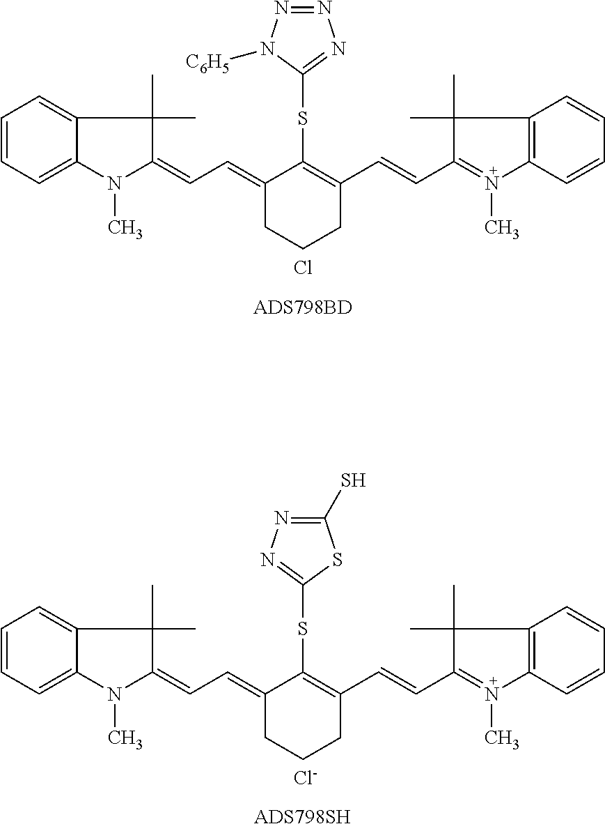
C1=CC=C2C(=C1)C(C)(C)C(=CC=C1CCCC(C=CC3=N(C)C4=C(C3(C)C)C=CC=C4)=C1SC1=NN=C(S)S1)N2C.[Cl-].[ADS798SH].C1=CC=C2C(=C1)C(C)(C)C(=CC=C1CCCC(C=CC3=N(C)C4=C(C3(C)C)C=CC=C4)=C1SC1=NN=NN1[C6H5])N2C.Cl
